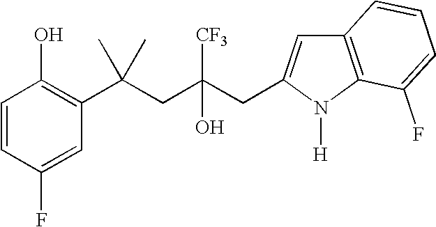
C1=CC(F)=CC(C(CC(CC2=CC3=C(N2[H])C(F)=CC=C3)([CF3])O)(C)C)=C1O
